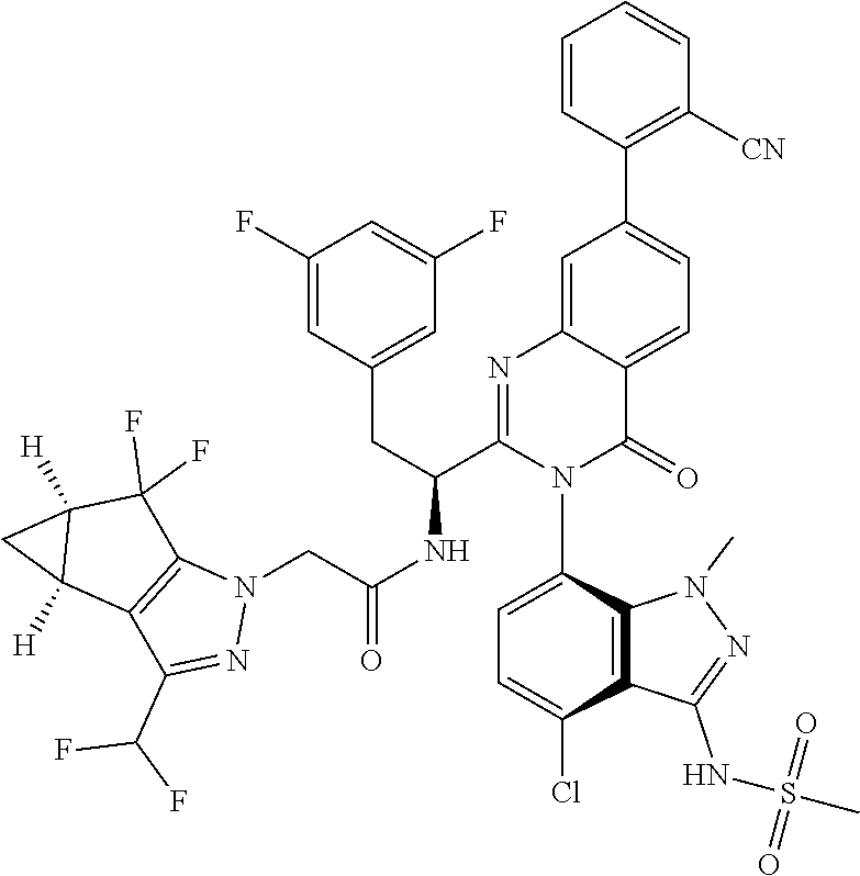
N1(C)N=C(NS(C)(=O)=O)C2=C1C(N1C(C(CC3=CC(F)=CC(F)=C3)NC(CN3N=C(C(F)F)C4=C3C(F)(F)C3([H])C4([H])C3)=O)=NC3=CC(C4=C([CN])C=CC=C4)=CC=C3C1=O)=CC=C2Cl
